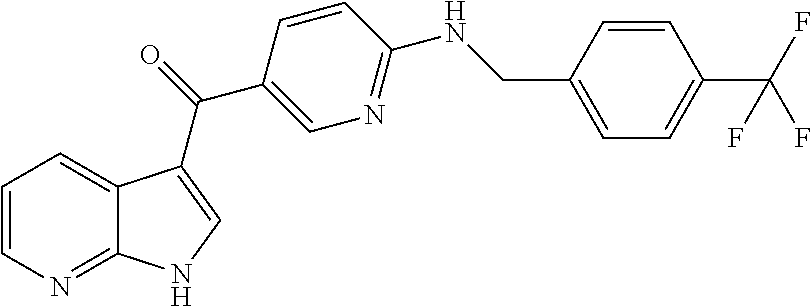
C1=CN=C2C(=C1)C(C(=O)C1=CN=C(NCC3=CC=C(C(F)(F)F)C=C3)C=C1)=CN2
